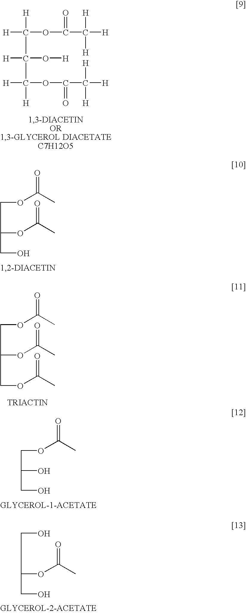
[H]C(C(C([H])([H])OC(C([H])([H])[H])=O)([H])O[H])([H])OC(C([H])([H])[H])=O.C(OC(C)=O)C(OC(C)=O)CO.C(OC(C)=O)C(OC(C)=O)COC(C)=O.C(OC(C)=O)C(O)CO.C(OC(C)=O)(CO)CO
